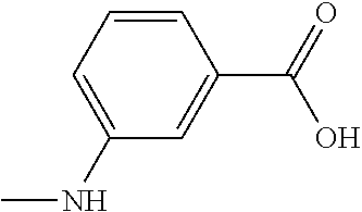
C1=CC=C(NC)C=C1C(=O)O
